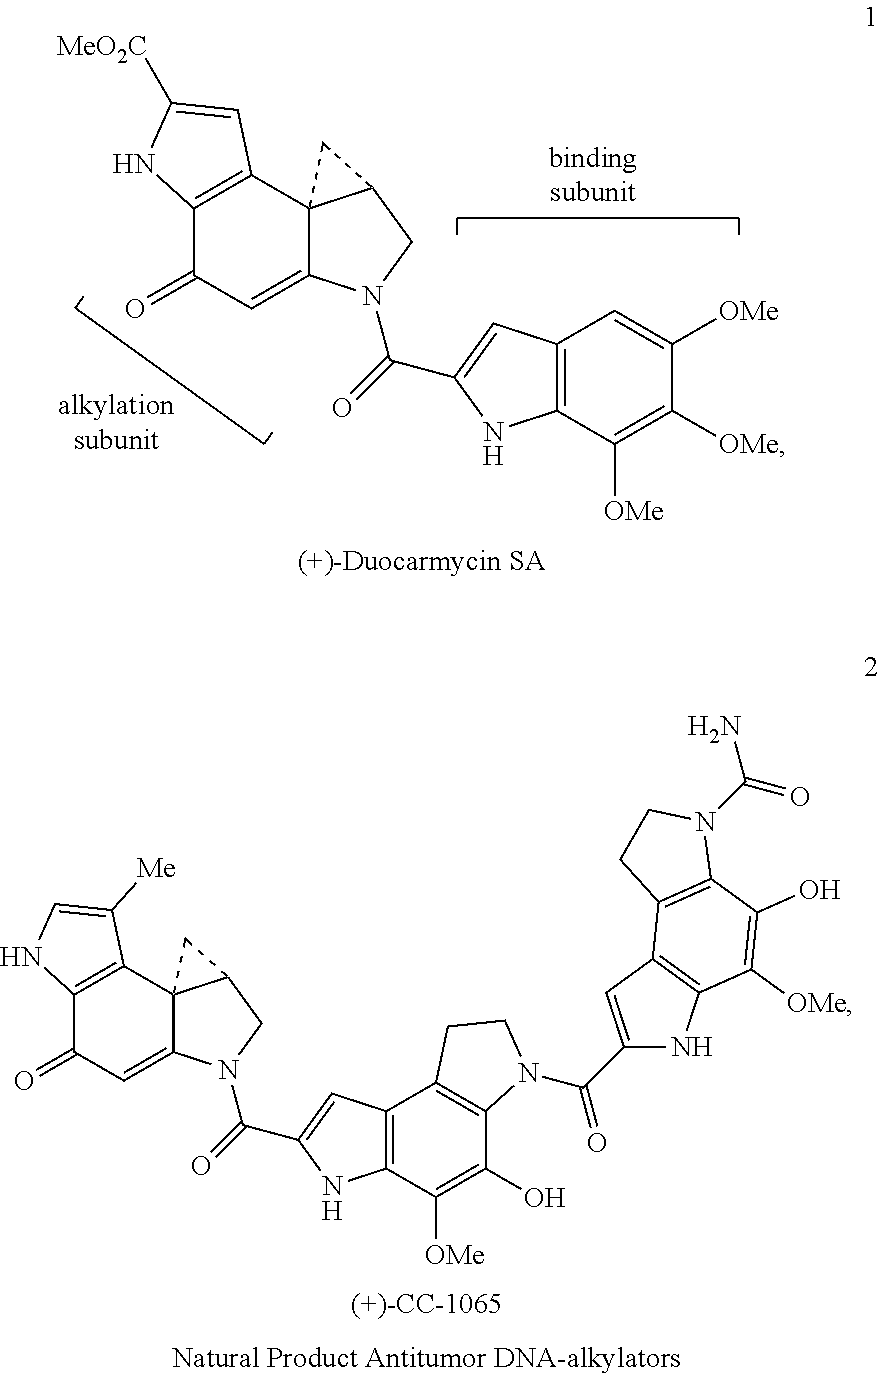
C12=C(C34C(=CC1=O)N(C(=O)C1=CC5=C(C([OMe])=C([OMe])C([OMe])=C5)N1)CC3C4)C=C([MeO2C])N2.C12=C(C34C(=CC1=O)N(C(=O)C1=CC5=C(C([OMe])=C(O)C6=C5CCN6C(=O)C5=CC6=C(N5)C([OMe])=C(O)C5=C6CCN5C(=O)N)N1)CC3C4)C([Me])=CN2
